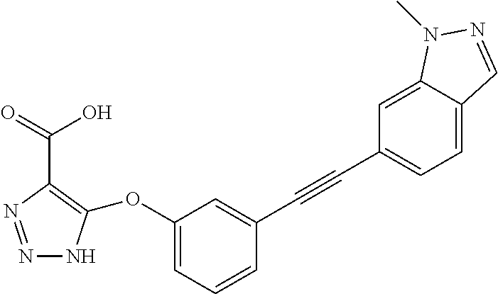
N1=NC(C(O)=O)=C(OC2=CC=CC(C#CC3=CC=C4C(=C3)N(C)N=C4)=C2)N1
